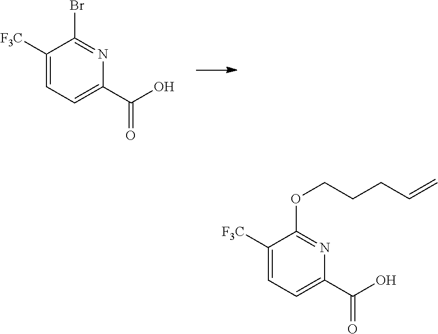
C(C1=CC=C([F3C])C(OCCCC=C)=N1)(O)=O.C(C1=CC=C([F3C])C(Br)=N1)(O)=O
